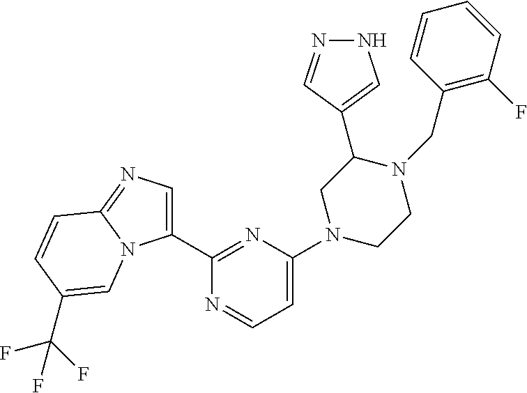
C1(C2=NC(N3CC(C4=CNN=C4)N(CC4=C(F)C=CC=C4)CC3)=CC=N2)=CN=C2N1C=C(C(F)(F)F)C=C2
